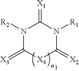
N1([R2])C(=[X3])[X4]C(=[X2])N([R1])C1=[X1]
